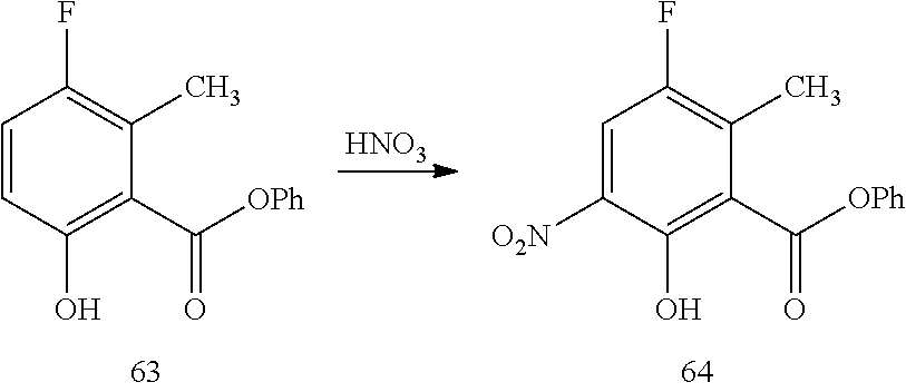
C1=CC(O)=C(C([OPh])=O)C(C)=C1F.C1=C([O2N])C(O)=C(C([OPh])=O)C(C)=C1F.[HNO3]
